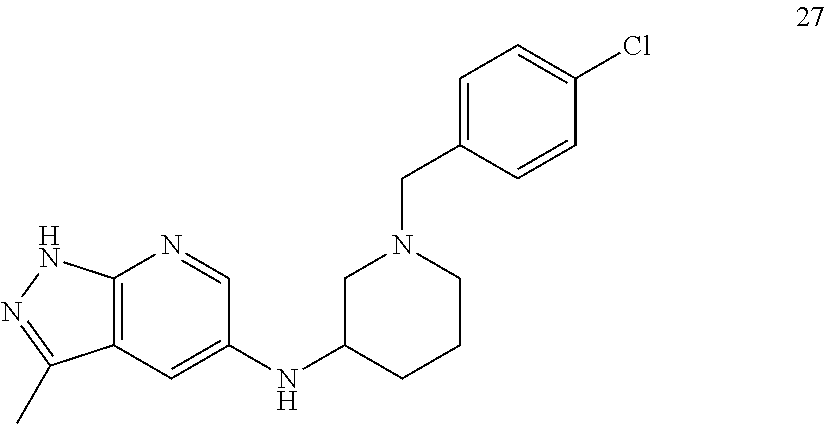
C12=C(C=C(NC3CCCN(CC4=CC=C(Cl)C=C4)C3)C=N1)C(C)=NN2
